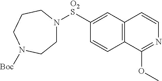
[O2S](C1=CC2=C(C=C1)C(OC)=NC=C2)N1CCN([Boc])CCC1
